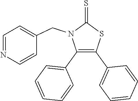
C1(C2=CC=CC=C2)=C(C2=CC=CC=C2)SC(=S)N1CC1=CC=NC=C1
